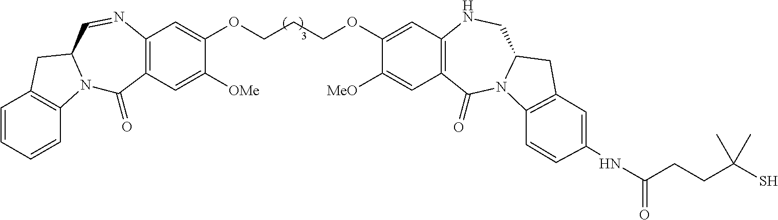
C1=CC=CC2=C1CC1N2C(=O)C2=C(N=C1)C=C(OCCCOC1=CC3=C(C=C1[MeO])C(=O)N1C(CN3)CC3=C1C=CC(NC(=O)CCC(S)(C)C)=C3)C([OMe])=C2
